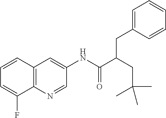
C12=C(C=CC=C1F)C=C(NC(=O)C(CC1=CC=CC=C1)CC(C)(C)C)C=N2
